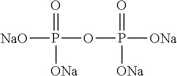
[NaO]P(=O)([ONa])OP(=O)([ONa])[ONa]
